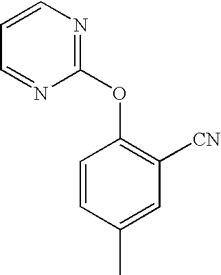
C1=CC(C)=CC([CN])=C1OC1=NC=CC=N1
